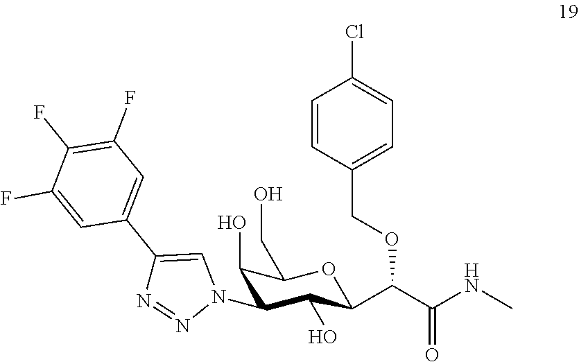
C1(O)C(N2N=NC(C3=CC(F)=C(F)C(F)=C3)=C2)C(O)C(C(C(NC)=O)OCC2=CC=C(Cl)C=C2)OC1CO
